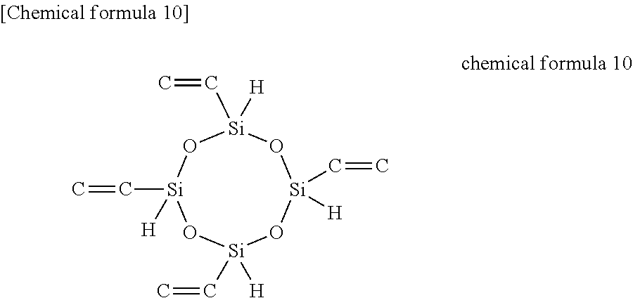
C([Si]1([H])O[Si](C=C)([H])O[Si](C=C)([H])O[Si](C=C)([H])O1)=C
